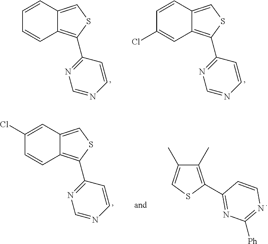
C1=CC2=CSC(C3=NC=NC=C3)=C2C=C1.C1=CC2=CSC(C3=NC=NC=C3)=C2C=C1Cl.C1(Cl)=CC2=CSC(C3=NC=NC=C3)=C2C=C1.C1(C)=C(C2=NC([Ph])=NC=C2)SC=C1C
